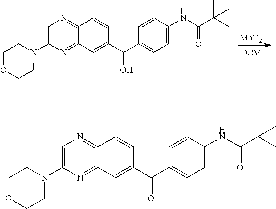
[MnO2].C12=NC=C(N3CCOCC3)N=C1C=C(C(C1=CC=C(NC(C(C)(C)C)=O)C=C1)O)C=C2.C12=NC=C(N3CCOCC3)N=C1C=C(C(C1=CC=C(NC(C(C)(C)C)=O)C=C1)=O)C=C2
